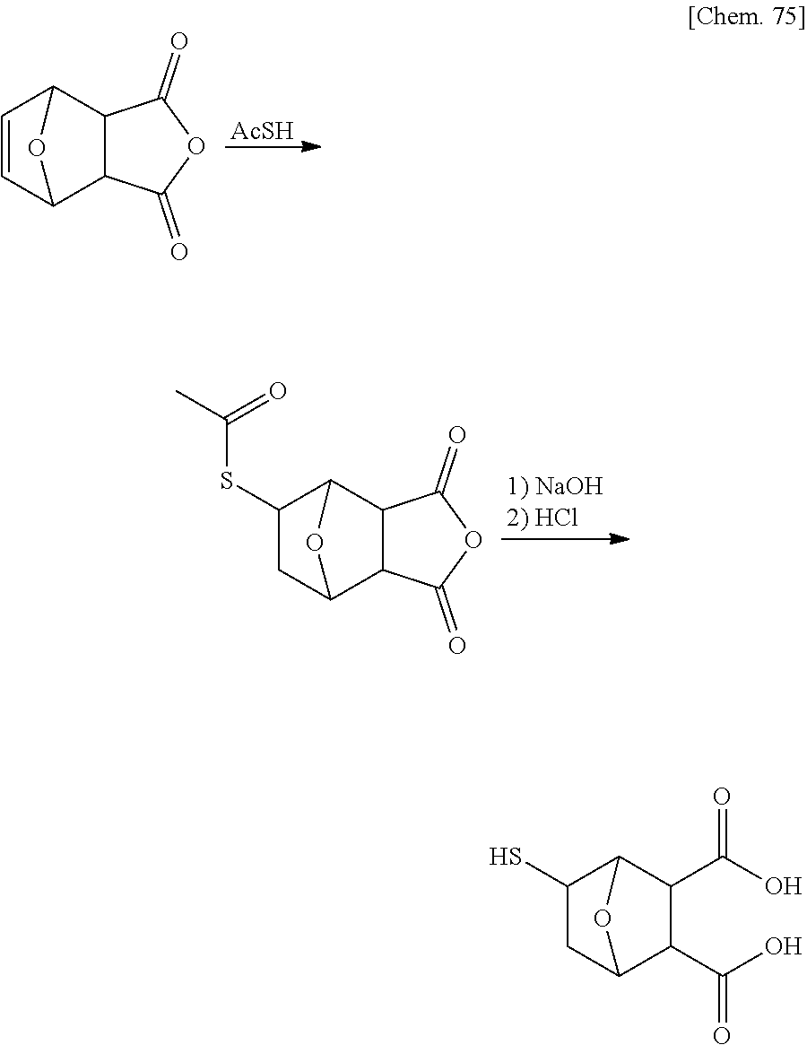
[AcSH].C1=CC2C3C(C1O2)C(=O)OC3=O.C1(SC(=O)C)CC2C3C(C1O2)C(=O)OC3=O.C1(S)CC2C(C(O)=O)C(C(O)=O)C1O2
